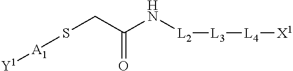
[L2]([L3][L4][X1])NC(CS[A1][Y1])=O
